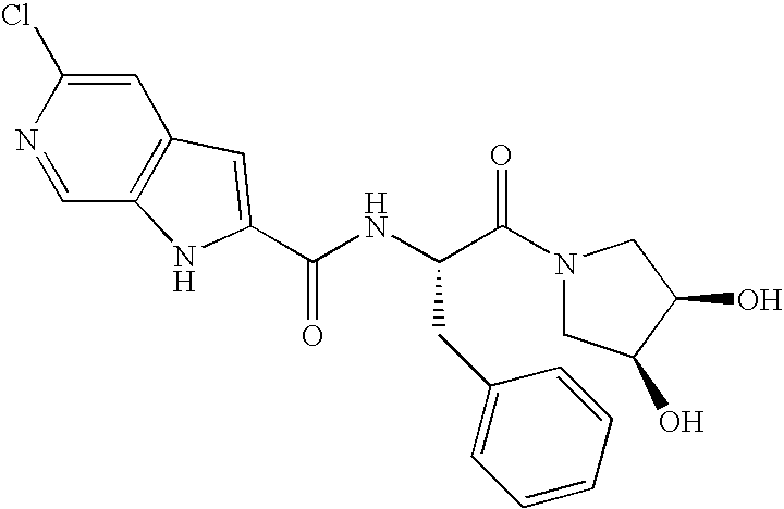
C1=C(Cl)N=CC2=C1C=C(C(NC(C(N1CC(O)C(O)C1)=O)CC1=CC=CC=C1)=O)N2
